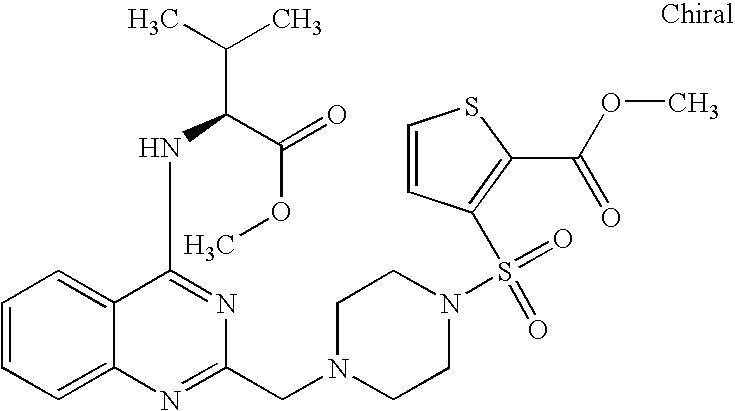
C1=CC=C2C(=C1)C(NC(C(C)C)C(=O)OC)=NC(CN1CCN(S(=O)(=O)C3=C(C(OC)=O)SC=C3)CC1)=N2
